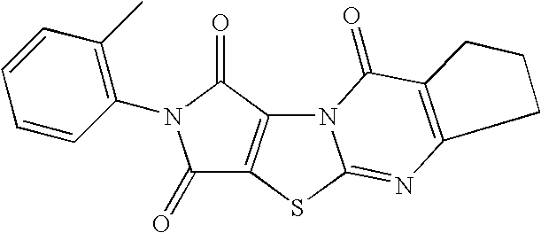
N12C3=C(SC1=NC1=C(C2=O)CCC1)C(=O)N(C1=C(C)C=CC=C1)C3=O
